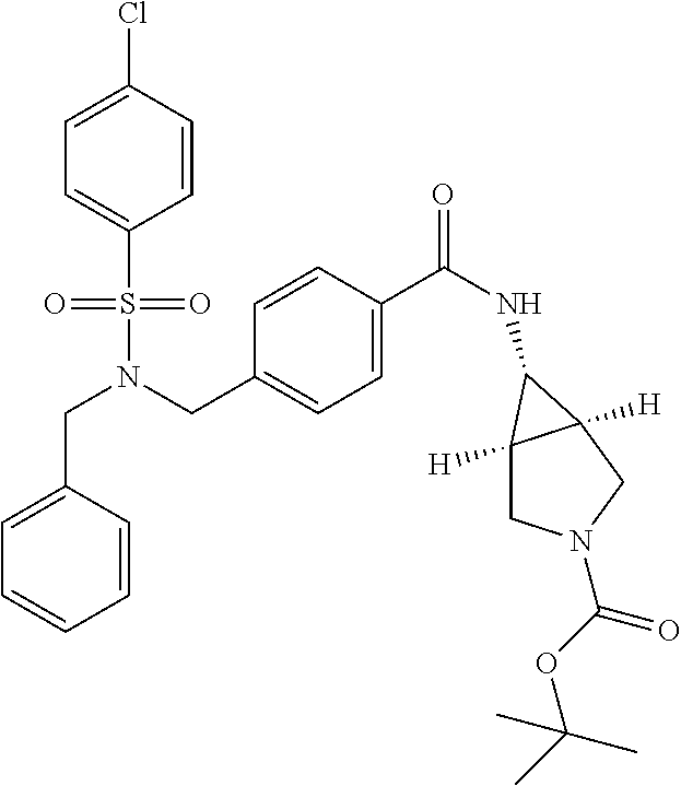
C1=C(CN(S(=O)(=O)C2=CC=C(Cl)C=C2)CC2=CC=C(C(NC3C4([H])CN(C(=O)OC(C)(C)C)CC43[H])=O)C=C2)C=CC=C1
